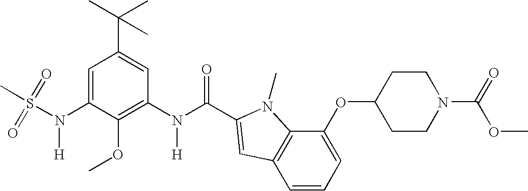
CS(N(C1=CC(C(C)(C)C)=CC(N(C(=O)C2=CC3=C(C(OC4CCN(C(=O)OC)CC4)=CC=C3)N2C)[H])=C1OC)[H])(=O)=O
